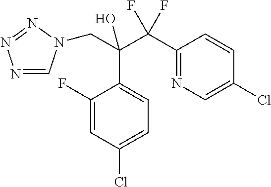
N1=CN(CC(O)(C(C2=NC=C(Cl)C=C2)(F)F)C2=CC=C(Cl)C=C2F)N=N1
